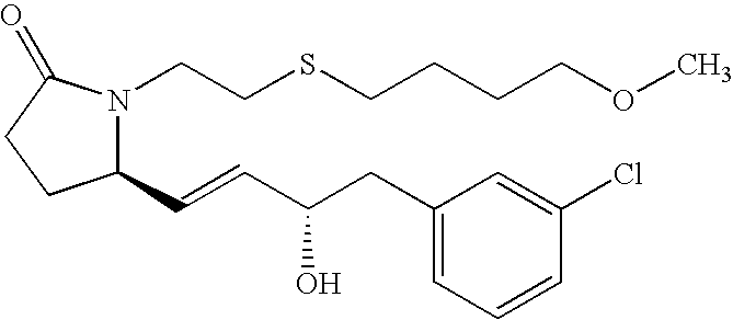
C1(C=CC(CC2=CC=CC(Cl)=C2)O)N(CCSCCCCOC)C(=O)CC1
